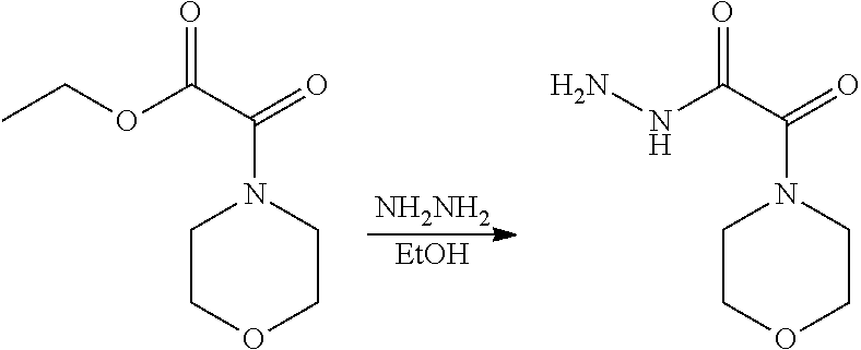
[NH2NH2].[EtOH].C1COCCN1C(C(OCC)=O)=O.C1COCCN1C(C(NN)=O)=O
